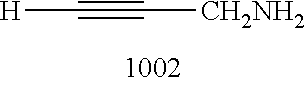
[H]C#C[CH2NH2]
